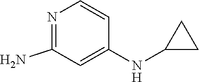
NC1=NC=CC(NC2CC2)=C1
